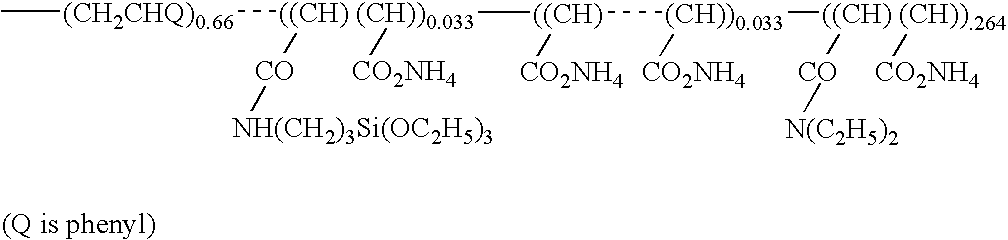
C[(CH2CHQ)0.66][((CH) (CH))0.033]([((CH)]([(CH))0.033]([((CH) (CH)).264]([CO][N(C2H5)2])[CO2NH4])[CO2NH4])[CO2NH4])([CO][NH(CH2)3Si(OC2H5)3])[CO2NH4]
